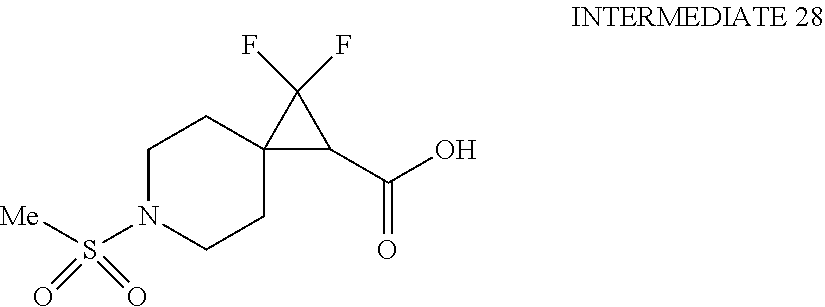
C1N(S([Me])(=O)=O)CCC2(C1)C(C(O)=O)C2(F)F
